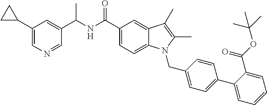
C1=C(C2CC2)C=C(C(NC(C2=CC=C3C(=C2)C(C)=C(C)N3CC2=CC=C(C3=CC=CC=C3C(=O)OC(C)(C)C)C=C2)=O)C)C=N1
